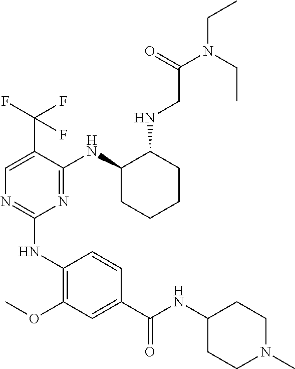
C1(NC2=C(OC)C=C(C(NC3CCN(C)CC3)=O)C=C2)=NC=C(C(F)(F)F)C(NC2CCCCC2NCC(N(CC)CC)=O)=N1
